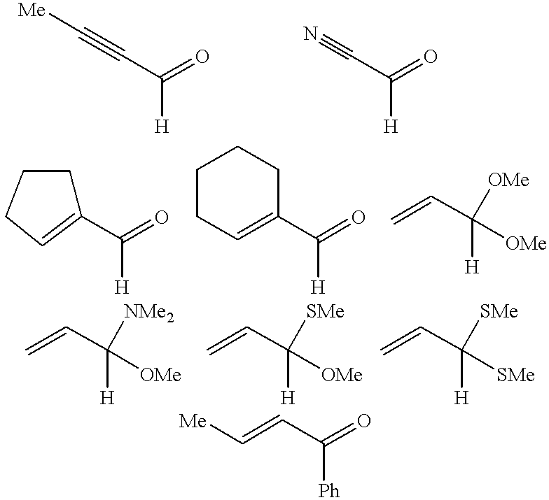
[H]C(C#C[Me])=O.[H]C(C#N)=O.[H]C(C1=CCCC1)=O.[H]C(C1=CCCCC1)=O.C=CC([H])([OMe])[OMe].C=CC([H])([OMe])[SMe].C=CC([H])([SMe])[SMe].C=CC([H])([OMe])[NMe2].C(=CC(=O)[Ph])[Me]
